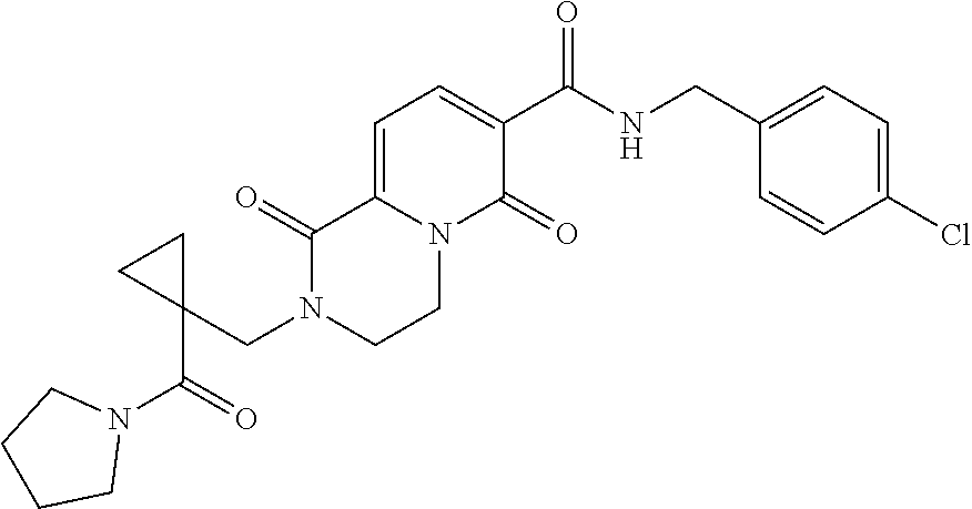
C1=C2N(C(=O)C(C(NCC3=CC=C(Cl)C=C3)=O)=C1)CCN(CC1(C(=O)N3CCCC3)CC1)C2=O
